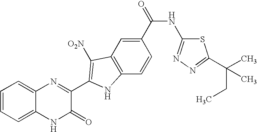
C1=C2C(=CC=C1)N=C(C1=C([O2N])C3=C(C=CC(C(=O)NC4=NN=C(C(C)(CC)C)S4)=C3)N1)C(=O)N2
